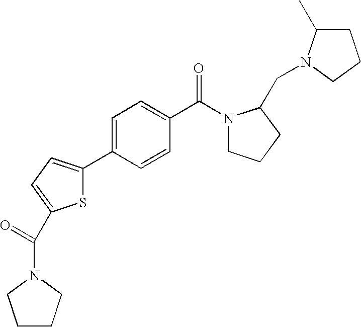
C1C(C)N(CC2N(C(C3=CC=C(C4=CC=C(C(=O)N5CCCC5)S4)C=C3)=O)CCC2)CC1
